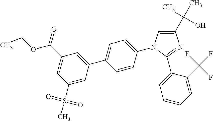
C1(C(C)(O)C)=CN(C2=CC=C(C3=CC(C(OCC)=O)=CC(S(=O)(=O)C)=C3)C=C2)C(C2=CC=CC=C2C(F)(F)F)=N1
